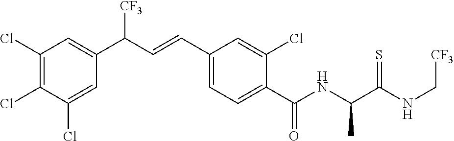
C1(Cl)=C(Cl)C(Cl)=CC(C(C=CC2=CC=C(C(NC(C(NC[CF3])=S)C)=O)C(Cl)=C2)[CF3])=C1
